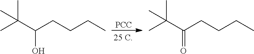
C(C(C(C)(C)C)=O)CCC.C(C(C(C)(C)C)O)CCC.[PCC]
